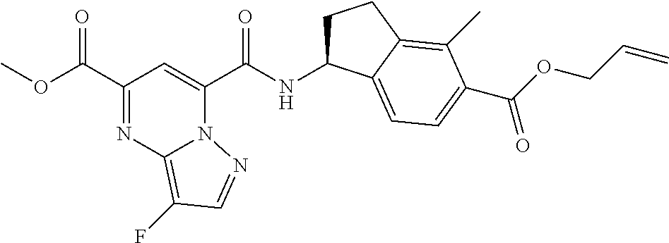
C1(C(OC)=O)=NC2=C(F)C=NN2C(C(NC2CCC3=C(C)C(C(=O)OCC=C)=CC=C23)=O)=C1
